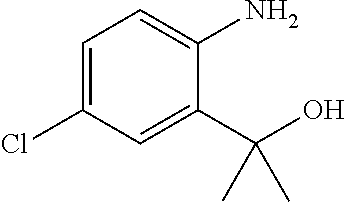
C1=C(Cl)C=C(C(O)(C)C)C(N)=C1
